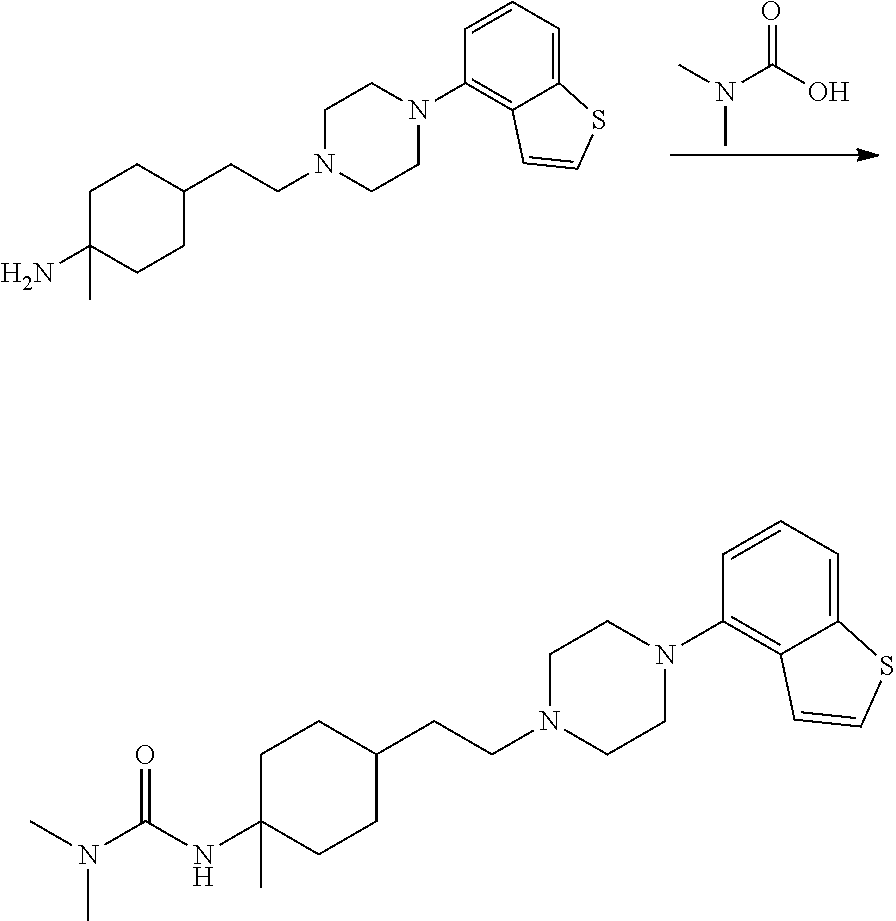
C1=CC(N2CCN(CCC3CCC(NC(N(C)C)=O)(C)CC3)CC2)=C2C(=C1)SC=C2.C1=CC(N2CCN(CCC3CCC(N)(C)CC3)CC2)=C2C(=C1)SC=C2.OC(N(C)C)=O
